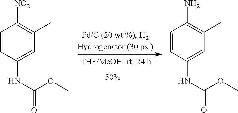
C1=CC(NC(OC)=O)=CC(C)=C1[NO2].C1=CC(NC(OC)=O)=CC(C)=C1N
